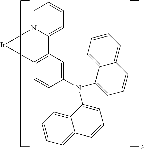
C1=N2C(=CC=C1)C1=C(C=CC(N(C3=CC=CC4=CC=CC=C34)C3=CC=CC4=CC=CC=C34)=C1)[Ir]2
